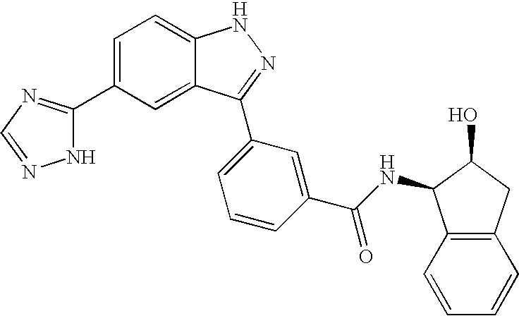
C1(C2=NC=NN2)=CC=C2C(=C1)C(C1=CC=CC(C(NC3C4=C(CC3O)C=CC=C4)=O)=C1)=NN2
